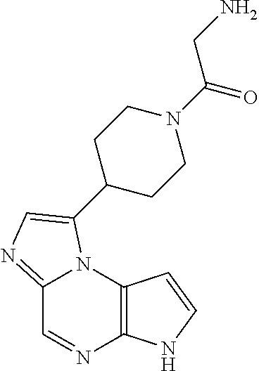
C12=NC=C(C3CCN(C(=O)CN)CC3)N1C1=C(N=C2)NC=C1
